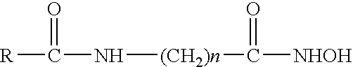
O=C([R])N[(CH2)n]C(=O)[NHOH]
